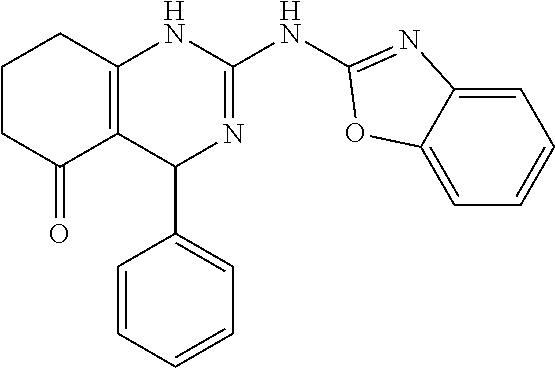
C1CC(=O)C2=C(C1)NC(NC1=NC3=CC=CC=C3O1)=NC2C1=CC=CC=C1
